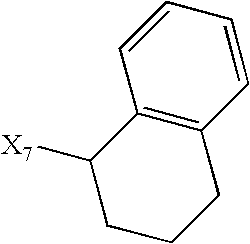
C1CC2=C(C([X7])C1)C=CC=C2
